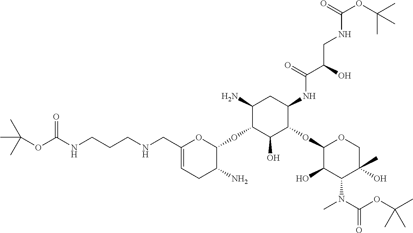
C1(N)C(OC2OC(CNCCCNC(OC(C)(C)C)=O)=CCC2N)C(O)C(OC2C(O)C(N(C(OC(C)(C)C)=O)C)C(C)(O)CO2)C(NC(C(O)CNC(OC(C)(C)C)=O)=O)C1
